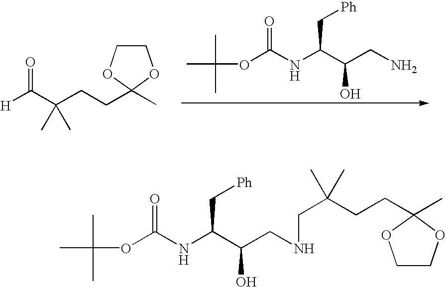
[H]C(C(CCC1(C)OCCO1)(C)C)=O.O(C(NC(C(CN)O)C[Ph])=O)C(C)(C)C.O(C(NC(C(CNCC(CCC1(C)OCCO1)(C)C)O)C[Ph])=O)C(C)(C)C
